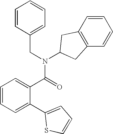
C1=C(C2=CC=CS2)C(C(N(CC2=CC=CC=C2)C2CC3=C(C=CC=C3)C2)=O)=CC=C1
